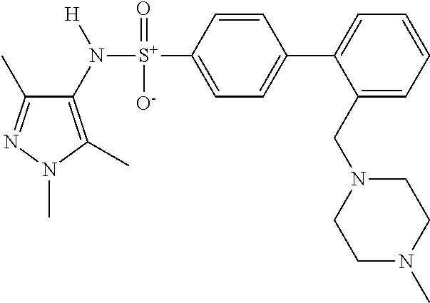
C1(C)=NN(C)C(C)=C1N([S+](C1=CC=C(C2=CC=CC=C2CN2CCN(C)CC2)C=C1)(=O)[O-])[H]
